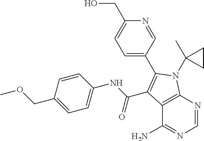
C12=C(N=CN=C1N)N(C1(C)CC1)C(C1=CC=C(CO)N=C1)=C2C(NC1=CC=C(COC)C=C1)=O
